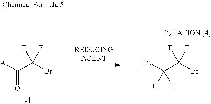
C(=O)([A])C(Br)(F)F.C(O)(C(Br)(F)F)([H])[H]
